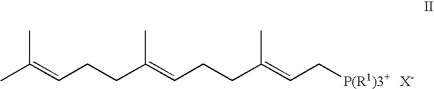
CC(=CCCC(=CCCC(=CC[P(R1)3+])C)C)C.[X-]
